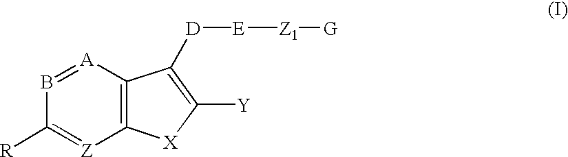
B1=[A]C2=C([Z]=C1[R])[X]C([Y])=C2[D][E][Z1][G]
